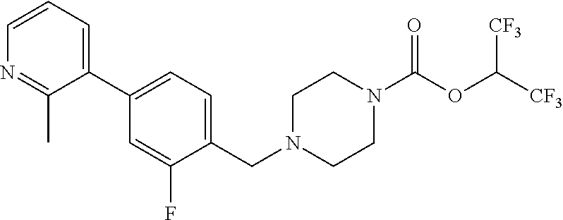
C1(C2=CC=CN=C2C)=CC=C(CN2CCN(C(OC([CF3])[CF3])=O)CC2)C(F)=C1
